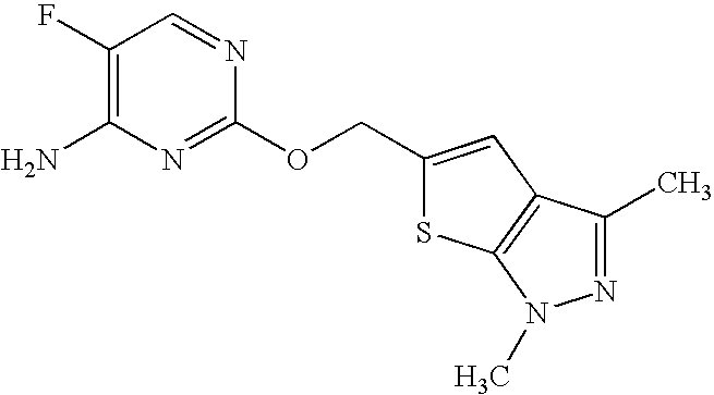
C1(F)=C(N)N=C(OCC2=CC3=C(S2)N(C)N=C3C)N=C1
